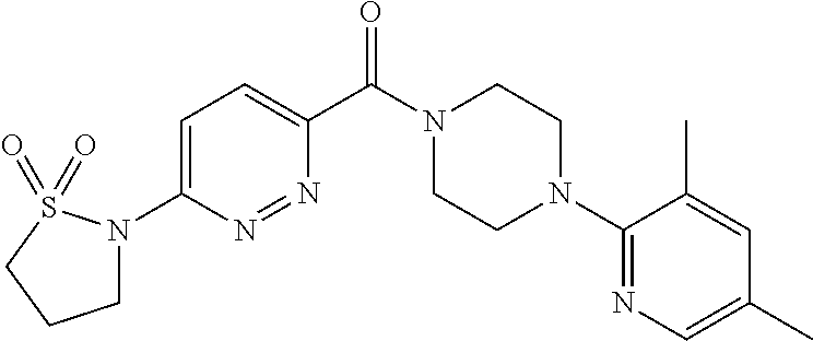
C1=C(N2CCCS2(=O)=O)N=NC(C(N2CCN(C3=NC=C(C)C=C3C)CC2)=O)=C1
